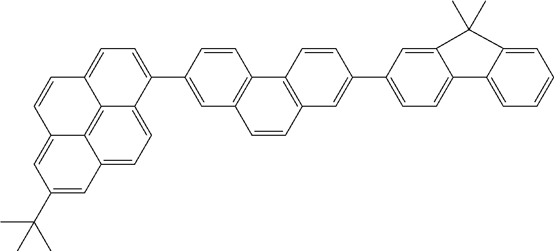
C1(C2=CC3=C(C4=C(C=C(C5=CC=C6C7=C8C(=CC=C57)C=C(C(C)(C)C)C=C8C=C6)C=C4)C=C3)C=C2)=CC=C2C(=C1)C(C)(C)C1=CC=CC=C21
